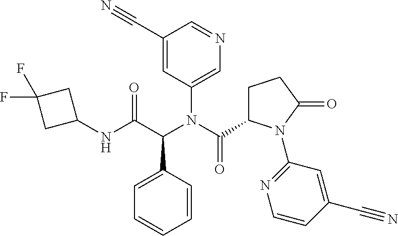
C1(C#N)=CC(N(C(C2CCC(=O)N2C2=NC=CC(C#N)=C2)=O)C(C(NC2CC(F)(F)C2)=O)C2=CC=CC=C2)=CN=C1
